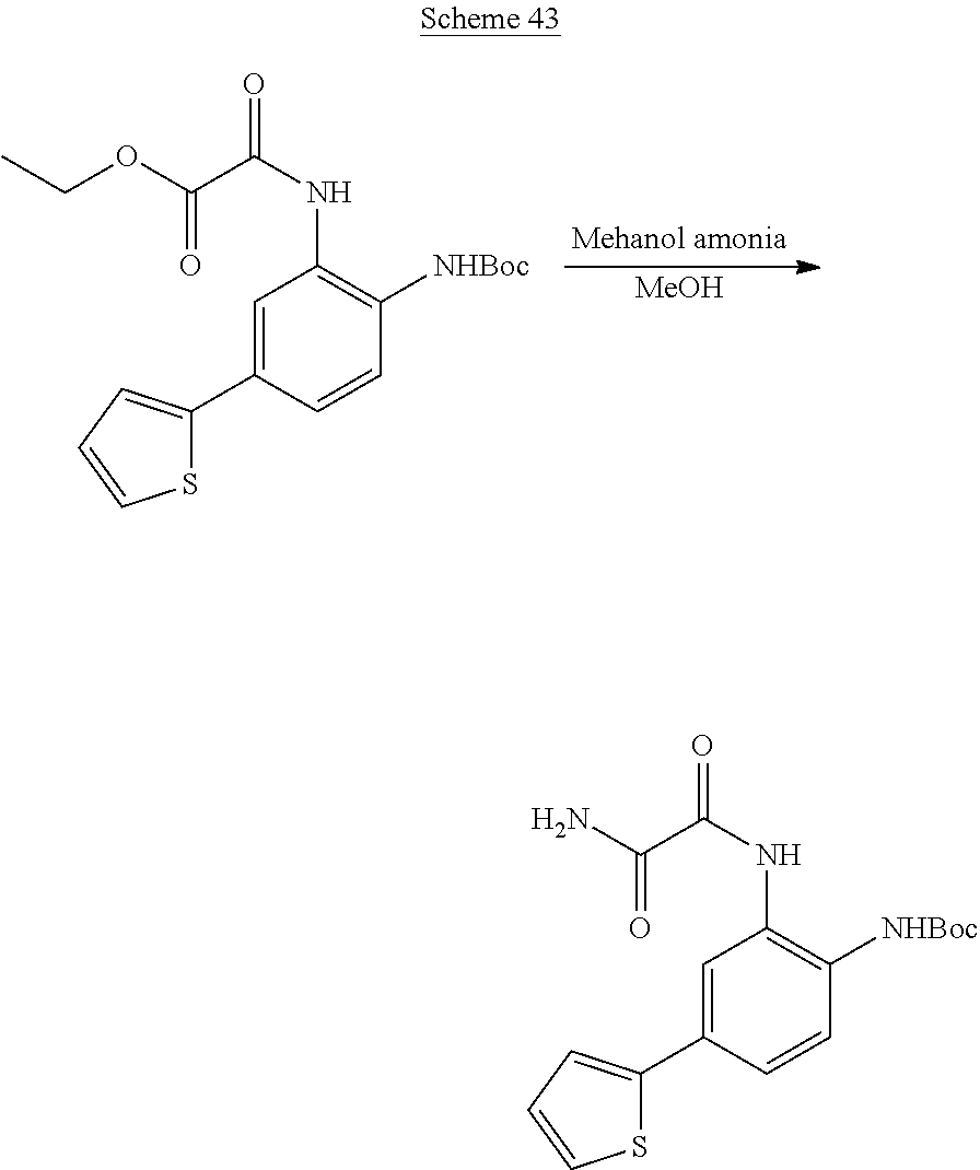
C1=C(C2=CC=CS2)C=CC([NHBoc])=C1NC(=O)C(OCC)=O.[MeOH].C1=C(C2=CC=CS2)C=CC([NHBoc])=C1NC(=O)C(N)=O
